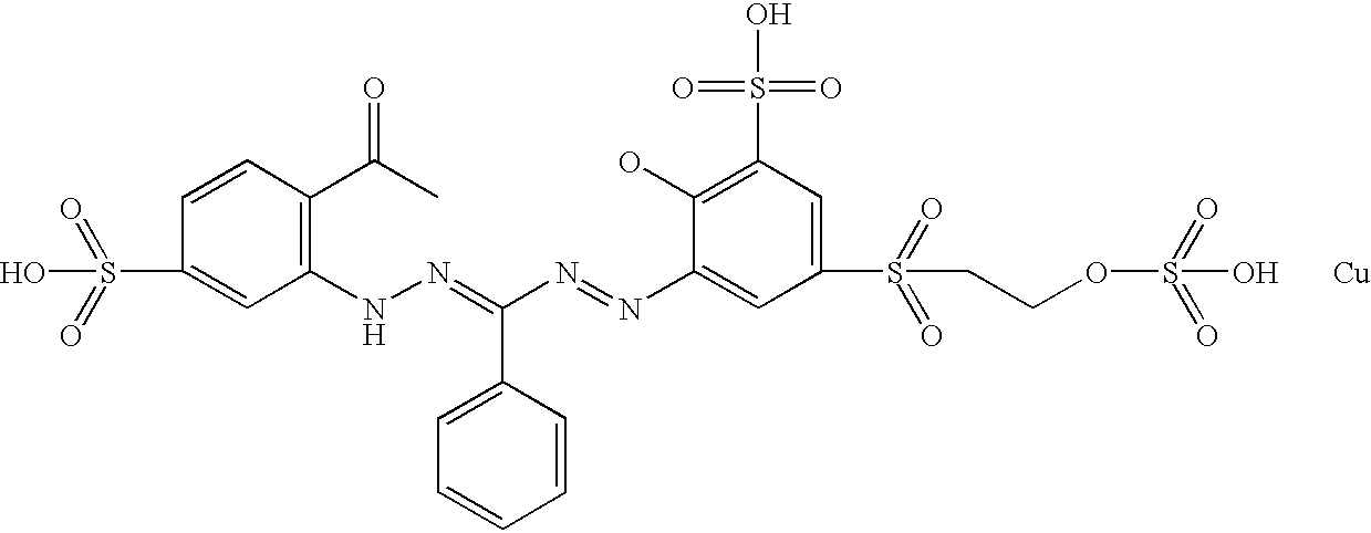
C1(NN=C(N=NC2=CC(S(=O)(=O)CCOS(=O)(=O)O)=CC(S(O)(=O)=O)=C2O)C2=CC=CC=C2)=C(C(C)=O)C=CC(S(=O)(=O)O)=C1.[Cu]
